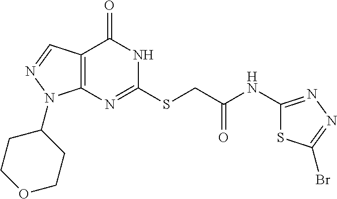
C12=C(C=NN1C1CCOCC1)C(=O)NC(SCC(=O)NC1=NN=C(Br)S1)=N2
